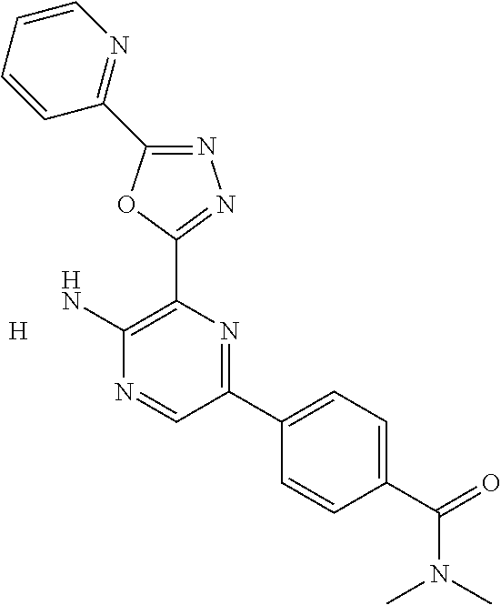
[H].N1=C(C2=NC=CC=C2)OC(C2=C(N)N=CC(C3=CC=C(C(N(C)C)=O)C=C3)=N2)=N1
